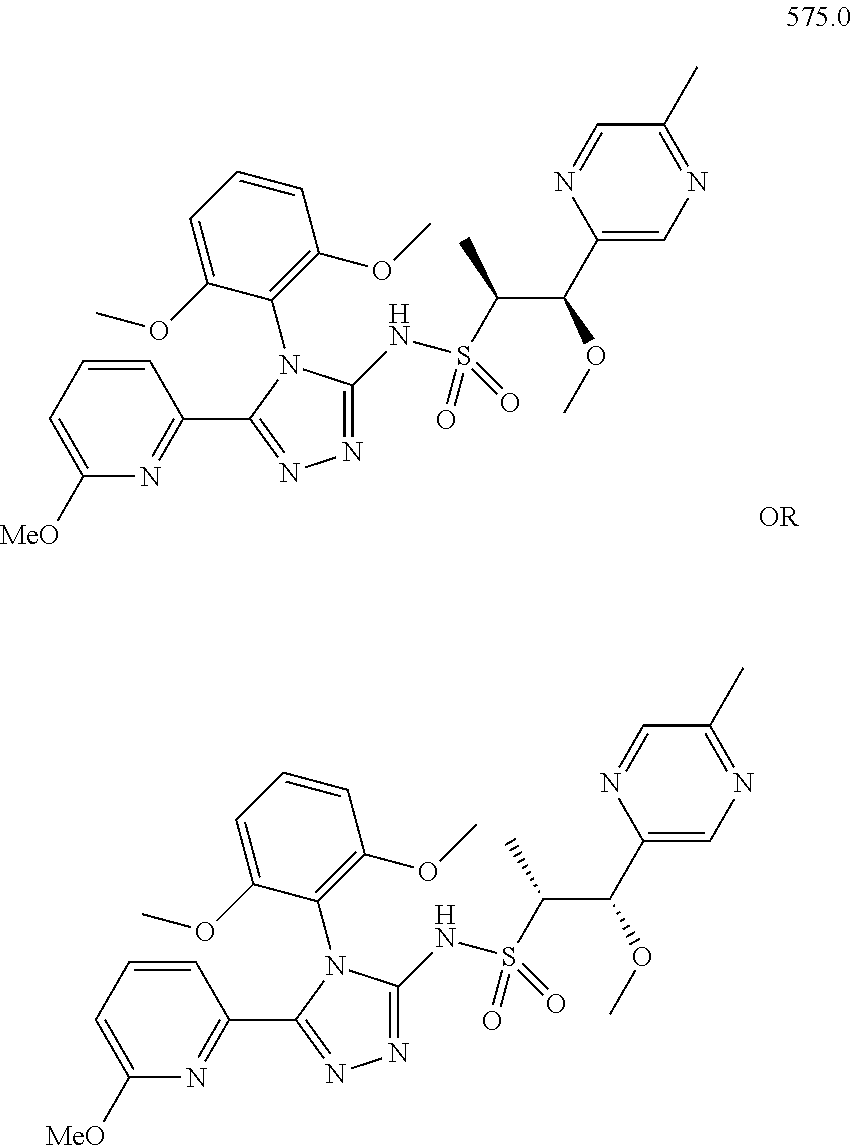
C1(N2C(NS(C(C(C3=CN=C(C)C=N3)OC)C)(=O)=O)=NN=C2C2=NC([MeO])=CC=C2)=C(OC)C=CC=C1OC.C1(N2C(NS(C(C(C3=CN=C(C)C=N3)OC)C)(=O)=O)=NN=C2C2=NC([MeO])=CC=C2)=C(OC)C=CC=C1OC
